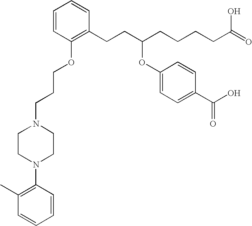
C1=CC(OCCCN2CCN(C3=C(C)C=CC=C3)CC2)=C(CCC(CCCCC(=O)O)OC2=CC=C(C(O)=O)C=C2)C=C1
